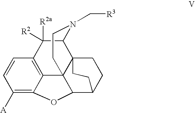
C1([A])=C2C3=C(C=C1)C([R2a])([R2])C1C45C3(C(C(CC4)CC5)O2)CCN1C[R3]
